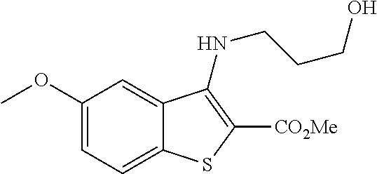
C1(OC)=CC=C2C(=C1)C(NCCCO)=C([CO2Me])S2
